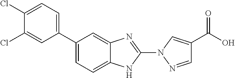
C1(C2=CC=C(Cl)C(Cl)=C2)=CC=C2C(=C1)N=C(N1N=CC(C(O)=O)=C1)N2
